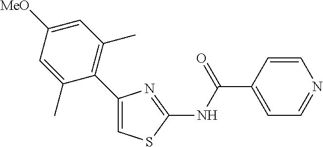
C1=CC(C(NC2=NC(C3=C(C)C=C([MeO])C=C3C)=CS2)=O)=CC=N1
